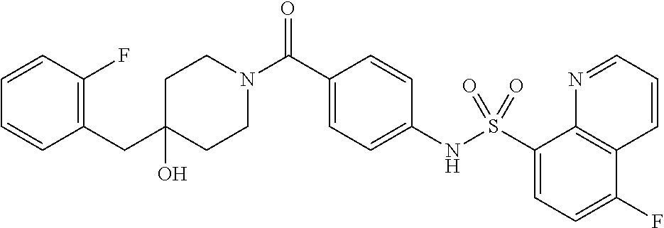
C1(O)(CC2=C(F)C=CC=C2)CCN(C(C2=CC=C(NS(C3=CC=C(F)C4=C3N=CC=C4)(=O)=O)C=C2)=O)CC1
